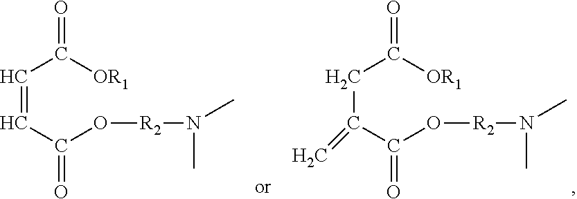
C(C([OR1])=O)C(C(=O)O[R2]N(C)C)=C.C(C([OR1])=O)=CC(=O)O[R2]N(C)C
